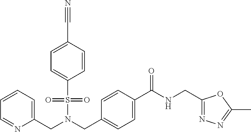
C1=C(C#N)C=CC(S(=O)(=O)N(CC2=CC=C(C(NCC3=NN=C(C)O3)=O)C=C2)CC2=CC=CC=N2)=C1
